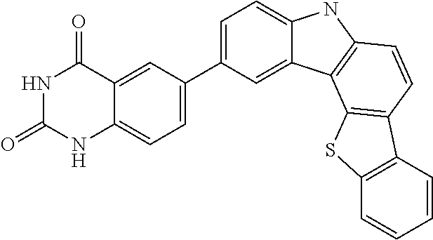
C1(C2=CC=C3C(=C2)C2=C(N3)C=CC3=C2SC2=C3C=CC=C2)=CC=C2C(=C1)C(=O)NC(=O)N2
